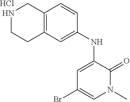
BrC1=CN(C)C(=O)C(NC2=CC3=C(C=C2)CNCC3)=C1.Cl
